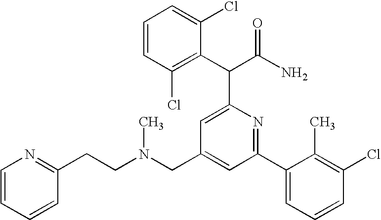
C(CN(CC1=CC(C2=CC=CC(Cl)=C2C)=NC(C(C(N)=O)C2=C(Cl)C=CC=C2Cl)=C1)C)C1=NC=CC=C1
